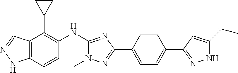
C12=C(C=CC(NC3=NC(C4=CC=C(C5=NNC(CC)=C5)C=C4)=NN3C)=C1C1CC1)NN=C2
